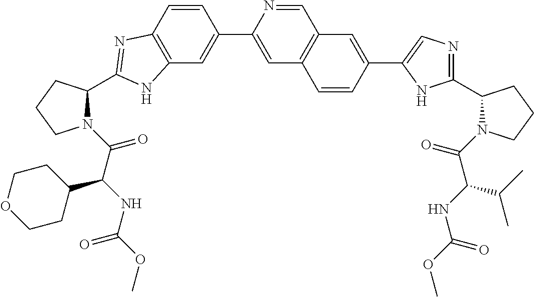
C12=C(C=C(C3=CC4=C(C=N3)C=C(C3=CN=C(C5N(C(=O)C(C(C)C)NC(=O)OC)CCC5)N3)C=C4)C=C1)NC(C1N(C(=O)C(NC(OC)=O)C3CCOCC3)CCC1)=N2
